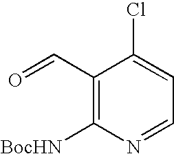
C1(C=O)=C([BocHN])N=CC=C1Cl
